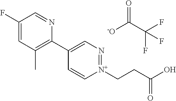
C1(F)=CC(C)=C(C2=CN=[N+](CCC(=O)O)C=C2)N=C1.O=C([-O])C(F)(F)F
